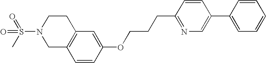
C12=C(C=CC(OCCCC3=NC=C(C4=CC=CC=C4)C=C3)=C1)CN(S(=O)(=O)C)CC2
